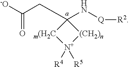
[-O]C(CC1(N[Q][R2])[m(H2C][N+]([R4])([R5])[(CH2)n]1)=O
